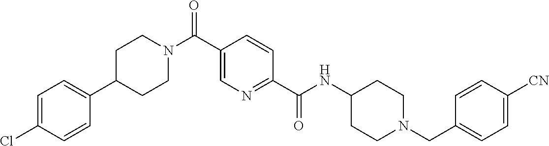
N(C(C1=NC=C(C(N2CCC(C3=CC=C(Cl)C=C3)CC2)=O)C=C1)=O)C1CCN(CC2=CC=C([CN])C=C2)CC1
